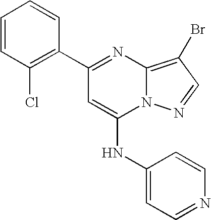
C1=CC(Cl)=C(C2=NC3=C(Br)C=NN3C(NC3=CC=NC=C3)=C2)C=C1
